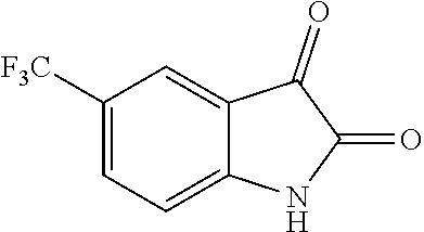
C1([F3C])=CC=C2C(=C1)C(=O)C(=O)N2
